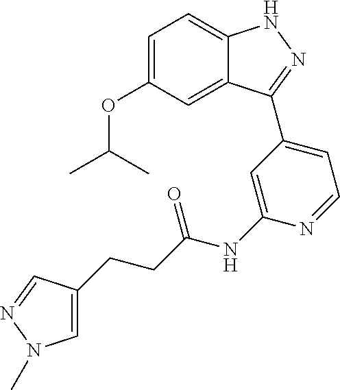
C1=C(OC(C)C)C=C2C(=C1)NN=C2C1=CC=NC(NC(=O)CCC2=CN(C)N=C2)=C1
